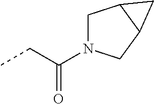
CCC(=O)N1CC2C(C1)C2
